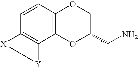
C12=C(C3=C(OCC(CN)O3)C=C1)[Y][X]2
